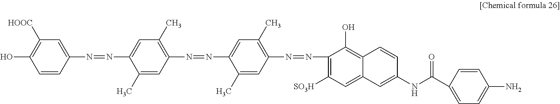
C1=CC(N=NC2=CC(C)=C(N=NC3=CC(C)=C(N=NC4=C([SO3H])C=C5C(=C4O)C=CC(NC(=O)C4=CC=C(N)C=C4)=C5)C=C3C)C=C2C)=CC([HOOC])=C1O
